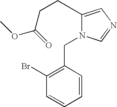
C1(CCC(=O)OC)=CN=CN1CC1=C(Br)C=CC=C1
